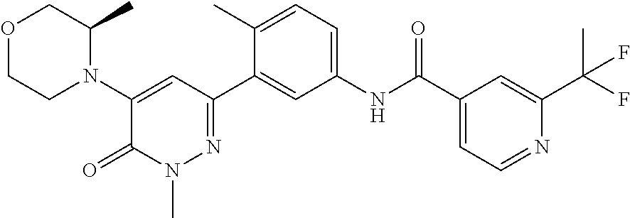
O1CCN(C2=CC(C3=CC(NC(C4=CC=NC(C(F)(C)F)=C4)=O)=CC=C3C)=NN(C)C2=O)C(C)C1
